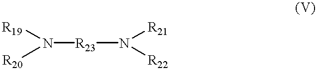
[R19]N([R20])[R23]N([R21])[R22]
